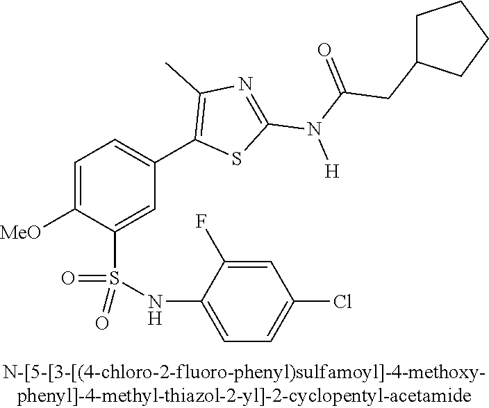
C1=C([OMe])C(S(NC2=CC=C(Cl)C=C2F)(=O)=O)=CC(C2=C(C)N=C(N([H])C(CC3CCCC3)=O)S2)=C1
